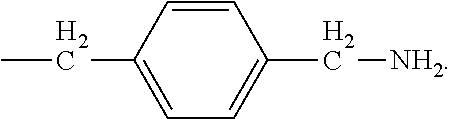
C1=CC(CC)=CC=C1C[NH2]
